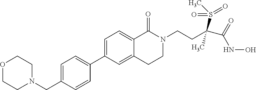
C1=C(CN2CCOCC2)C=CC(C2=CC=C3C(=C2)CCN(CCC(C(=O)NO)(S(C)(=O)=O)C)C3=O)=C1
